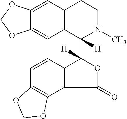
C12=C(C=C3C(=C1)OCO3)CCN(C)C2(C1([H])C2=C(C(=O)O1)C1=C(C=C2)OCO1)[H]
